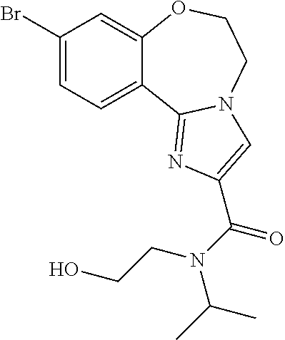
C1(Br)=CC=C2C(=C1)OCCN1C2=NC(C(N(C(C)C)CCO)=O)=C1
